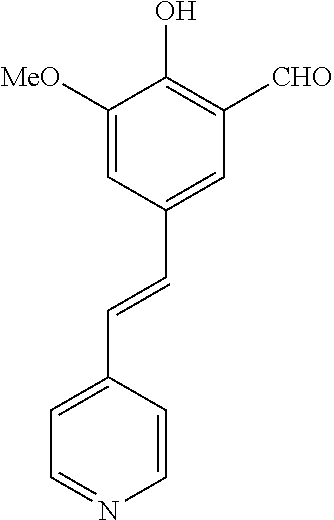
C1=C([MeO])C(O)=C([CHO])C=C1C=CC1=CC=NC=C1
